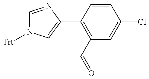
C1=NC(C2=C(C=O)C=C(Cl)C=C2)=CN1[Trt]
